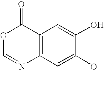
O1C=NC2=C(C1=O)C=C(O)C(OC)=C2
